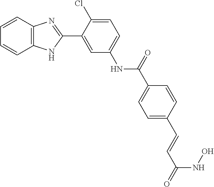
N(C1=CC=C(Cl)C(C2=NC3=C(N2)C=CC=C3)=C1)C(=O)C1=CC=C(C=CC(=O)NO)C=C1
